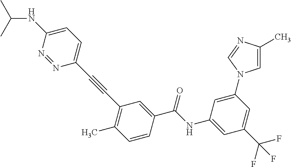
C(C1=CC(C#CC2=CC=C(NC(C)C)N=N2)=C(C)C=C1)(NC1=CC(C(F)(F)F)=CC(N2C=C(C)N=C2)=C1)=O
